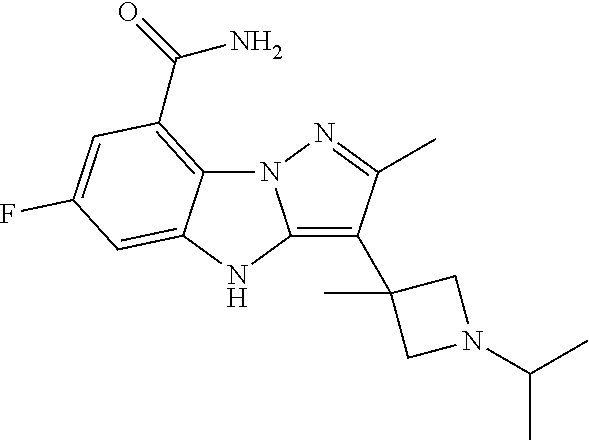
N12C3=C(C(N)=O)C=C(F)C=C3NC1=C(C1(C)CN(C(C)C)C1)C(C)=N2
